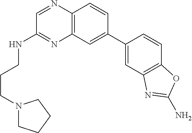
C1=C(C2=CC3=C(N=CC(NCCCN4CCCC4)=N3)C=C2)C=CC2=C1N=C(N)O2
